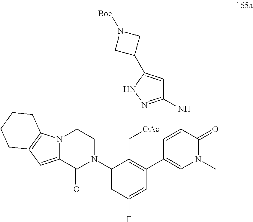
C1(N2CCN3C(=CC4=C3CCCC4)C2=O)=CC(F)=CC(C2=CN(C)C(=O)C(NC3=NNC(C4CN([Boc])C4)=C3)=C2)=C1C[OAc]
